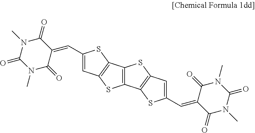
C1=C(C=C2C(=O)N(C)C(=O)N(C)C2=O)SC2=C1SC1=C2SC2=C1SC(C=C1C(=O)N(C)C(=O)N(C)C1=O)=C2
